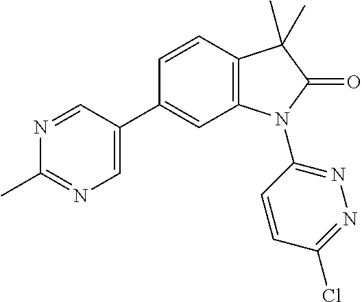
C12=C(C=CC(C3=CN=C(C)N=C3)=C1)C(C)(C)C(=O)N2C1=NN=C(Cl)C=C1
